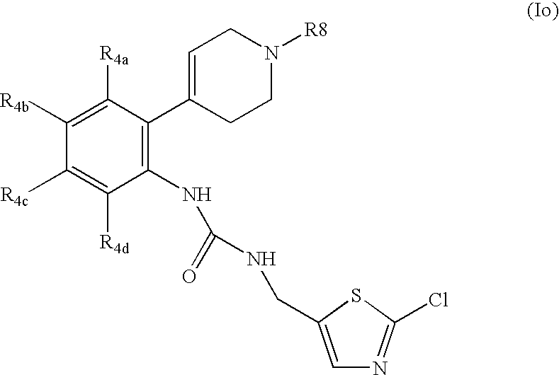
C1([R4b])=C([R4a])C(C2=CCN([R8])CC2)=C(NC(=O)NCC2=CN=C(Cl)S2)C([R4d])=C1[R4c]
